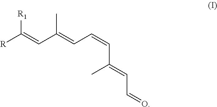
[R]C(=CC(=CC=CC(=CC=O)C)C)[R1]
